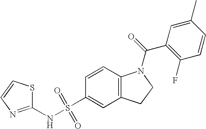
C1=CC2=C(C=C1S(NC1=NC=CS1)(=O)=O)CCN2C(=O)C1=C(F)C=CC(C)=C1
